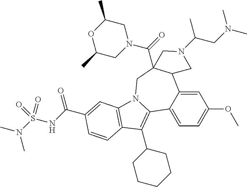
C1=C2C(=CC=C1OC)C1=C(C3CCCCC3)C3=C(N1CC1(C(=O)N4CC(C)OC(C)C4)C2CN(C(C)CN(C)C)C1)C=C(C(NS(N(C)C)(=O)=O)=O)C=C3
